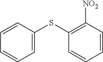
C1=CC(SC2=C([NO2])C=CC=C2)=CC=C1
